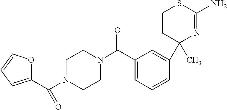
C1(C)(C2=CC(C(=O)N3CCN(C(C4=CC=CO4)=O)CC3)=CC=C2)N=C(N)SCC1
